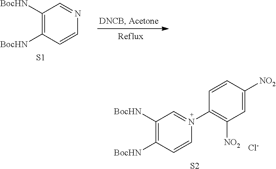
C1([BocHN])=C([BocHN])C=CN=C1.[S1].C1([BocHN])=C([BocHN])C=CN(C2=C([NO2])C=C([NO2])C=C2)=C1.[S2].[Cl-]
